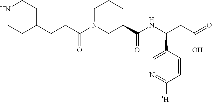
N1CCC(CCC(N2CC(C(NC(CC(=O)O)C3=CN=C([T])C=C3)=O)CCC2)=O)CC1
